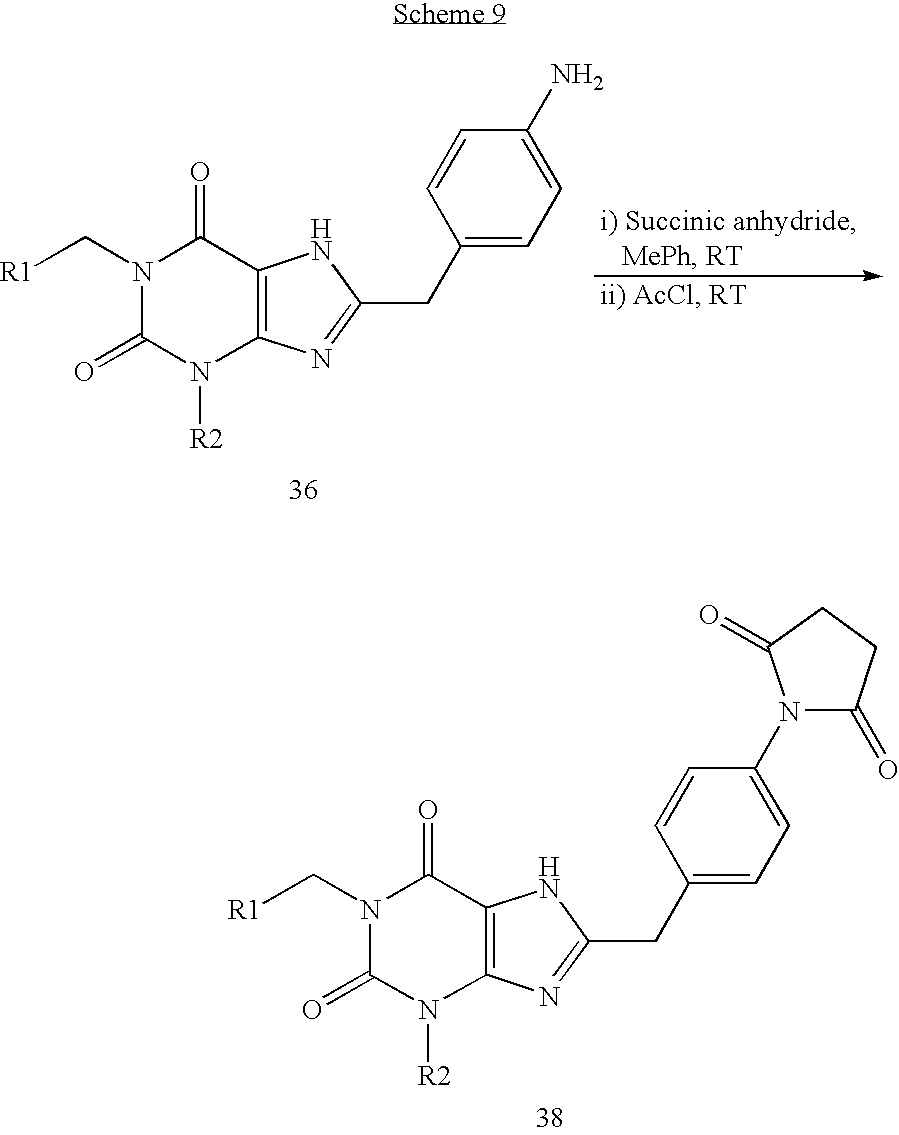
N1(C[R1])C(=O)N([R2])C2=C(C1=O)NC(CC1=CC=C(N3C(=O)CCC3=O)C=C1)=N2.N1(C[R1])C(=O)N([R2])C2=C(C1=O)NC(CC1=CC=C(N)C=C1)=N2
